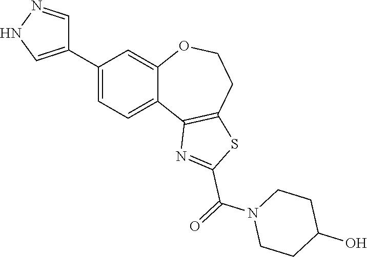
C1(C2=CNN=C2)=CC=C2C(=C1)OCCC1=C2N=C(C(=O)N2CCC(O)CC2)S1
